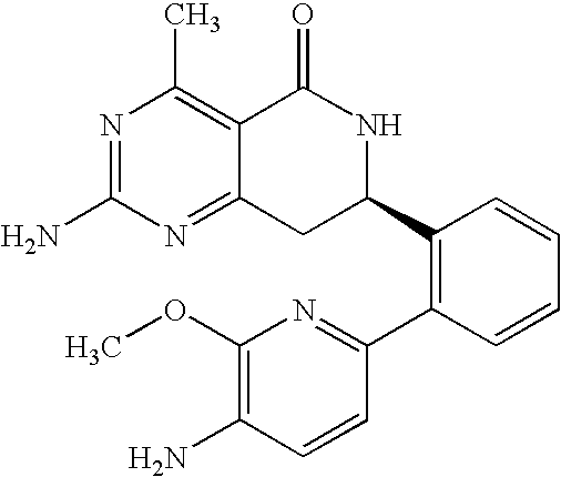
C12=NC(N)=NC(C)=C1C(=O)NC(C1=C(C3=NC(OC)=C(N)C=C3)C=CC=C1)C2
